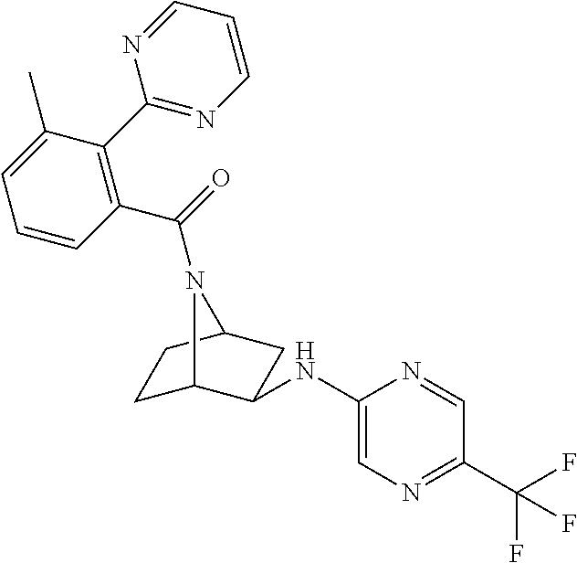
C1(C(=O)N2C3CCC2CC3NC2=CN=C(C(F)(F)F)C=N2)=C(C2=NC=CC=N2)C(C)=CC=C1
